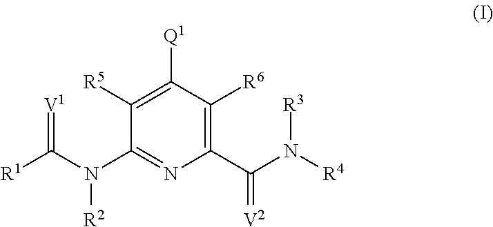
C1(C(N([R4])[R3])=[V2])=C([R6])C([Q1])=C([R5])C(N(C([R1])=[V1])[R2])=N1
